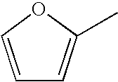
C1=COC(C)=C1
